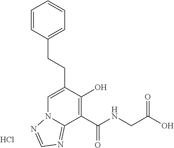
Cl.C1=CC=CC=C1CCC1=CN2C(=NC=N2)C(C(NCC(O)=O)=O)=C1O
